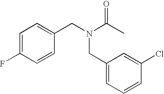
C1=C(F)C=CC(CN(C(C)=O)CC2=CC=CC(Cl)=C2)=C1
